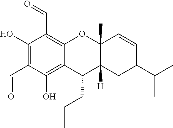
C1(O)=C(C=O)C(O)=C2C(=C1C=O)OC1(C)C([H])(C2CC(C)C)CC(C(C)C)C=C1
